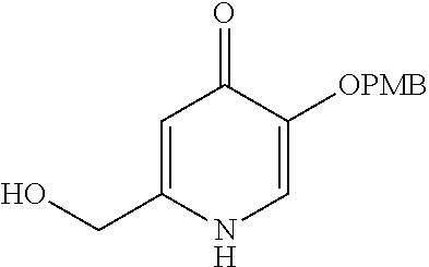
OCC1=CC(=O)C([OPMB])=CN1
